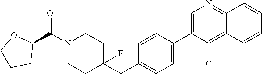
C1=C(C2=CC=C(CC3(F)CCN(C(C4OCCC4)=O)CC3)C=C2)C(Cl)=C2C(=N1)C=CC=C2
